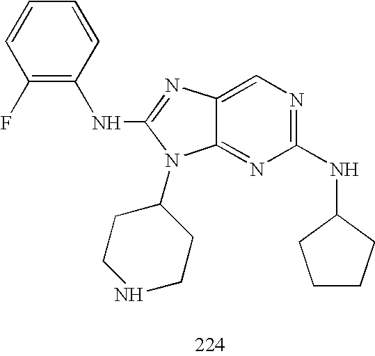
C1(F)=C(NC2=NC3=CN=C(NC4CCCC4)N=C3N2C2CCNCC2)C=CC=C1
